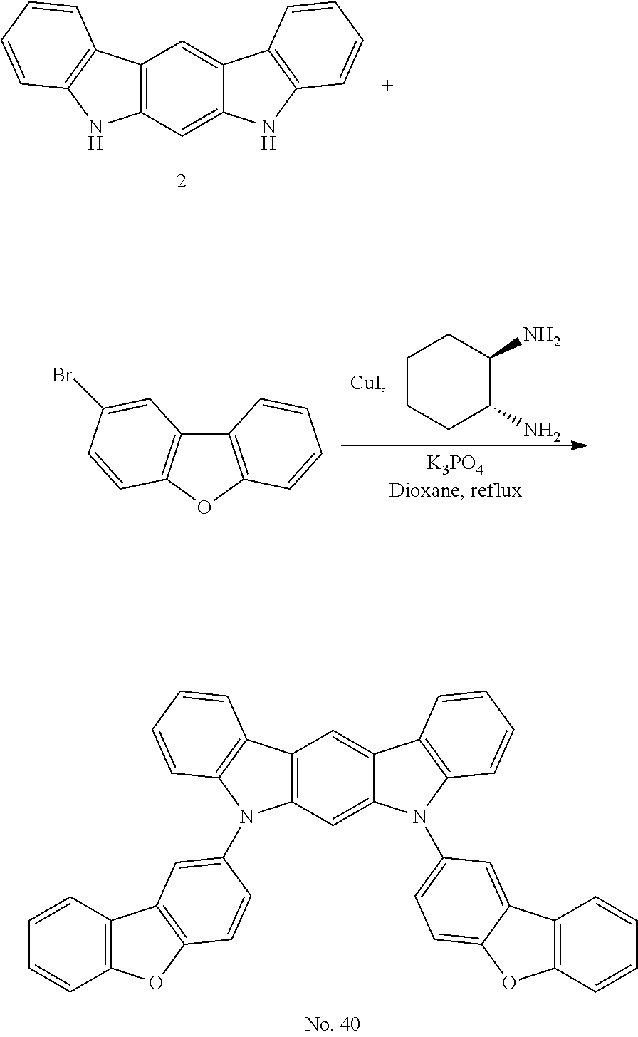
C1CCC(N)C(N)C1.C12=C(OC3=C1C=C(Br)C=C3)C=CC=C2.C12=C(C=C3C(=C1)C1=C(N3C3=CC=C4C(=C3)C3=C(C=CC=C3)O4)C=CC=C1)N(C1=CC3=C(OC4=C3C=CC=C4)C=C1)C1=C2C=CC=C1.C12=C(C=C3C(=C1)C1=C(N3)C=CC=C1)NC1=C2C=CC=C1
